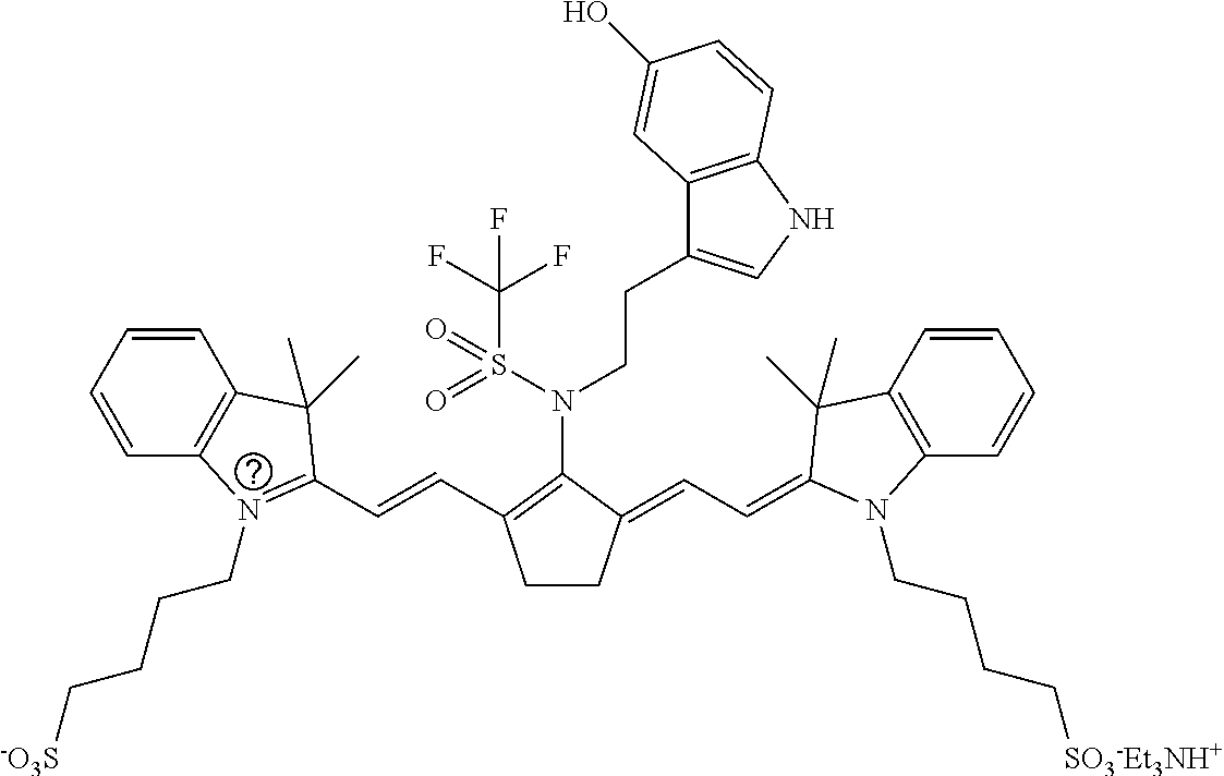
C12=C(C=CC=C1)C(C)(C)C(C=CC1=C(N(CCC3=CNC4=C3C=C(O)C=C4)S(C(F)(F)F)(=O)=O)C(=CC=C3N(CCCC[SO3-Et3NH+])C4=C(C=CC=C4)C3(C)C)CC1)=N2CCCC[-O3S]
